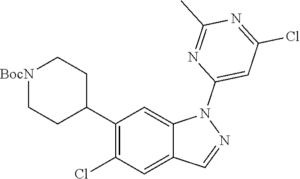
C1(C2CC[BocN]CC2)=C(Cl)C=C2C(=C1)N(C1=CC(Cl)=NC(C)=N1)N=C2
